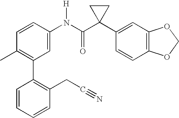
C1=C(N(C(C2(C3=CC4=C(C=C3)OCO4)CC2)=O)[H])C=CC(C)=C1C1=C(CC#N)C=CC=C1
